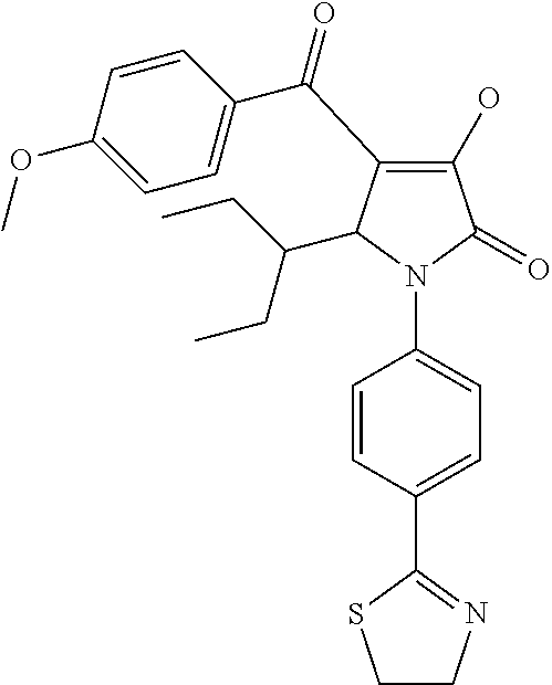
C1(O)=C(C(C2=CC=C(OC)C=C2)=O)C(C(CC)CC)N(C2=CC=C(C3=NCCS3)C=C2)C1=O
